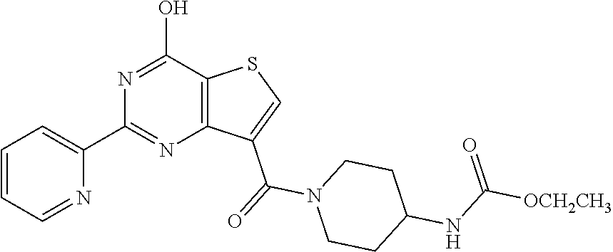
C1=CC=NC(C2=NC3=C(C(O)=N2)SC=C3C(=O)N2CCC(NC([OCH2CH3])=O)CC2)=C1
